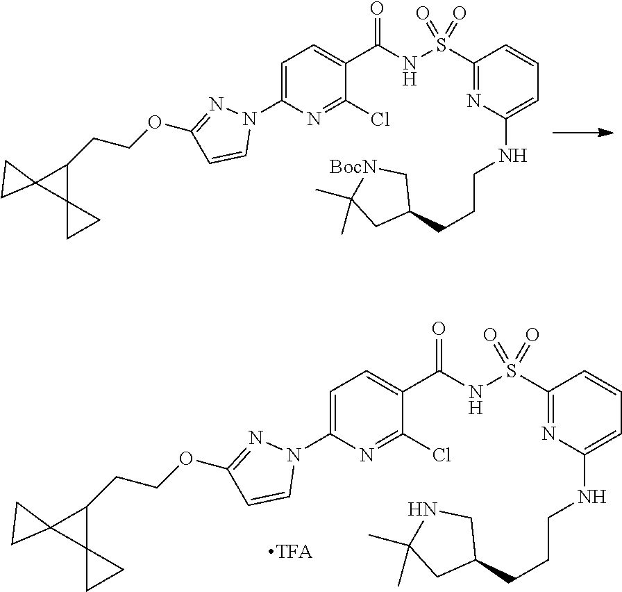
C1=C(N2N=C(OCCC3C4(CC4)C34CC4)C=C2)N=C(Cl)C(C(NS(C2=NC(NCCCC3C[BocN]C(C)(C)C3)=CC=C2)(=O)=O)=O)=C1.C1=C(N2N=C(OCCC3C4(CC4)C34CC4)C=C2)N=C(Cl)C(C(NS(C2=NC(NCCCC3CNC(C)(C)C3)=CC=C2)(=O)=O)=O)=C1
